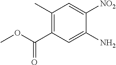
C1(C)=C(C(OC)=O)C=C(N)C([NO2])=C1
